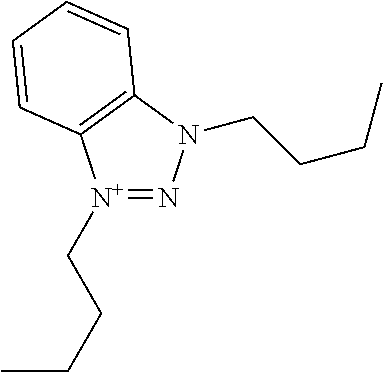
[N+]1(CCCC)=NN(CCCC)C2=C1C=CC=C2
